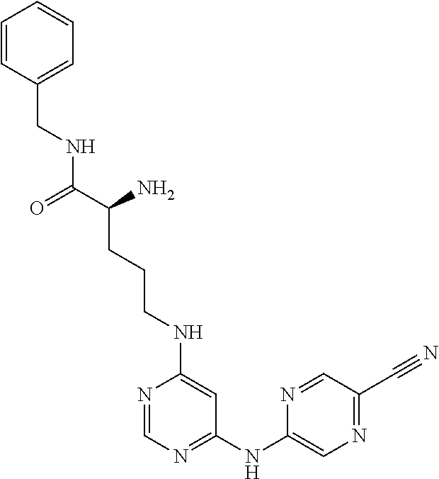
N1=CN=C(NC2=CN=C(C#N)C=N2)C=C1NCCCC(C(NCC1=CC=CC=C1)=O)N
